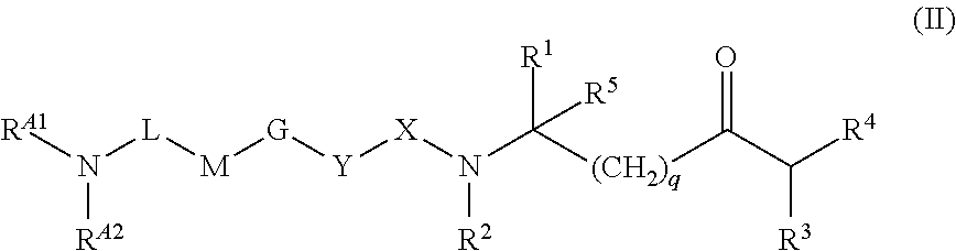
[RA1]N([L][M][G][Y][X]N(C([(CH2)q]C(C([R4])[R3])=O)([R5])[R1])[R2])[RA2]
